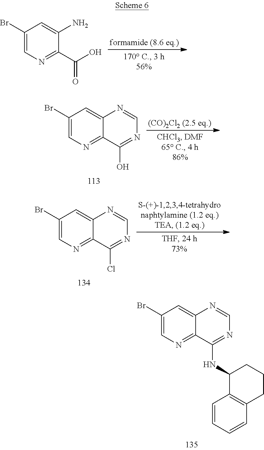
C1(Br)=CN=C2C(=C1)N=CN=C2O.C1(Br)=CN=C2C(=C1)N=CN=C2Cl.C1(Br)=CN=C2C(=C1)N=CN=C2NC1C2=C(CCC1)C=CC=C2.C1(Br)=CN=C(C(O)=O)C(N)=C1
